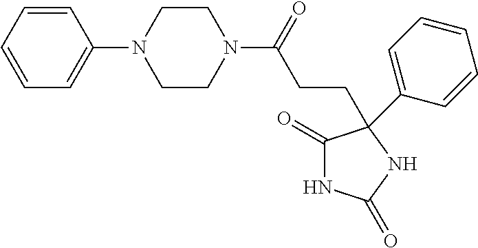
C1=CC=CC=C1N1CCN(C(=O)CCC2(C3=CC=CC=C3)C(=O)NC(=O)N2)CC1
